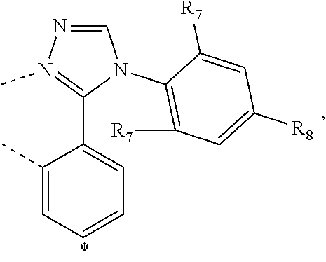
N1=CN(C2=C([R7])C=C([R8])C=C2[R7])C(C2=CC=CC=C2C)=N1C
